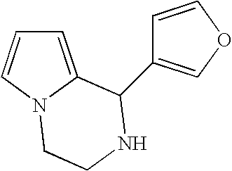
C1=C2N(C=C1)CCNC2C1=COC=C1
